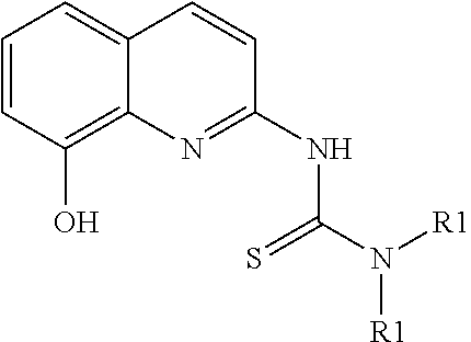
C1=CC(O)=C2C(=C1)C=CC(NC(N([R1])[R1])=S)=N2
